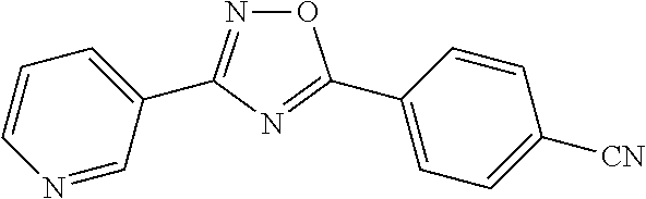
O1N=C(C2=CC=CN=C2)N=C1C1=CC=C([CN])C=C1
